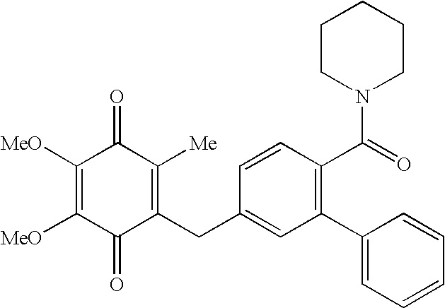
C1([MeO])=C([MeO])C(=O)C(CC2=CC(C3=CC=CC=C3)=C(C(=O)N3CCCCC3)C=C2)=C([Me])C1=O
